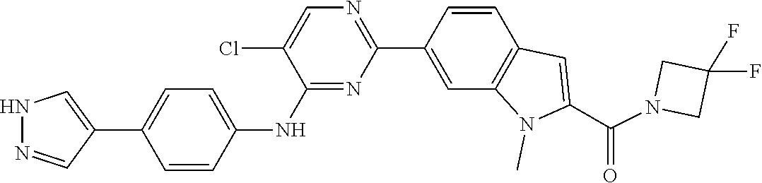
C1(F)(F)CN(C(C2=CC3=C(C=C(C4=NC=C(Cl)C(NC5=CC=C(C6=CNN=C6)C=C5)=N4)C=C3)N2C)=O)C1
